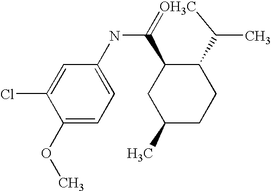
C1(NC2=[OH3C]C(C)C3C2CC(C)CC3)=CC=C(OC)C(Cl)=C1
